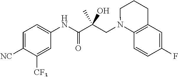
C1=C([NC])C([CF3])=CC(NC(C(CN2C3=C(CCC2)C=C(F)C=C3)(O)C)=O)=C1
